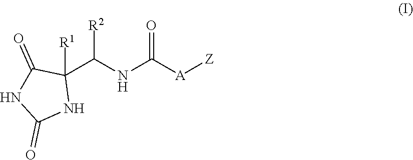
C1(=O)NC(=O)NC1([R1])C(NC([A][Z])=O)[R2]
